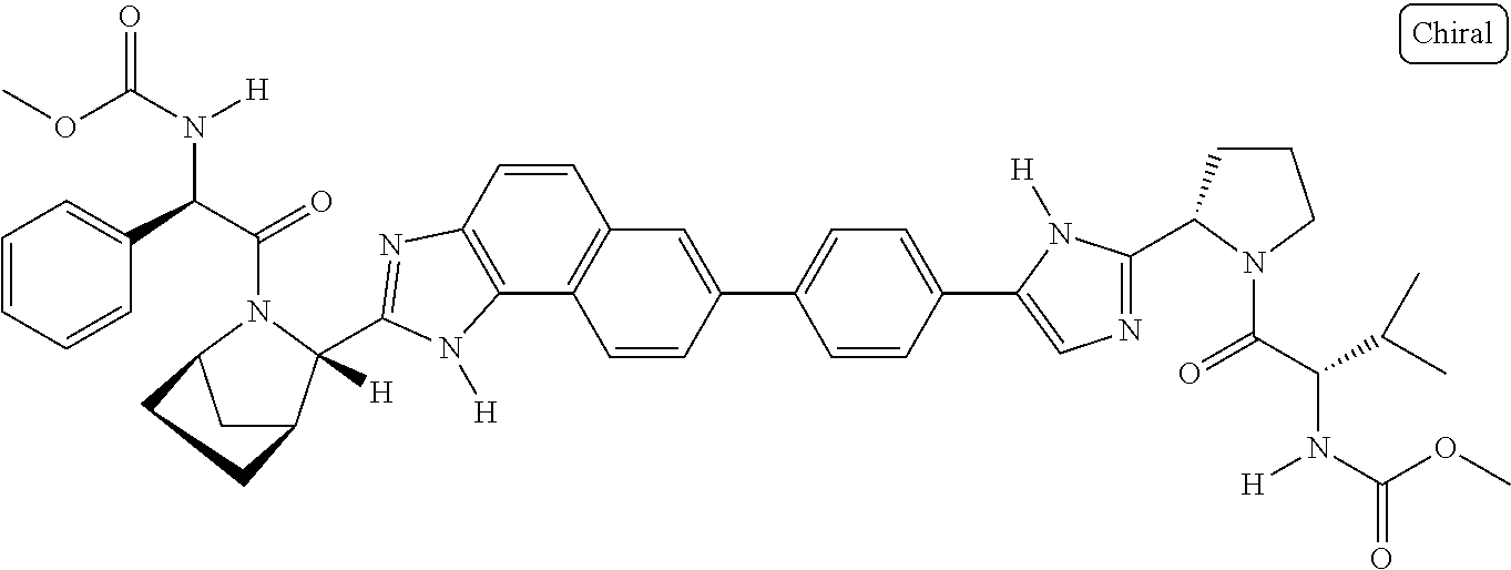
C1=CC2=C(C3=C1C=C(C1=CC=C(C4=CN=C(C5CCCN5C(C(C(C)C)N(C(OC)=O)[H])=O)N4[H])C=C1)C=C3)N([H])C(C1([H])C3CC(N1C(C(C1=CC=CC=C1)N([H])C(OC)=O)=O)CC3)=N2
